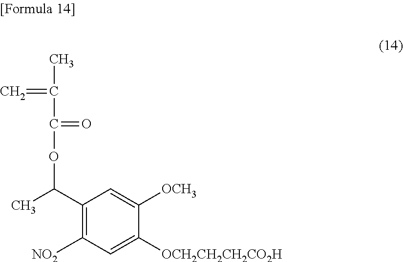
CC(=C)C(=O)OC(C)C1=C([NO2])C=C([OCH2CH2CH2CO2H])C([OCH3])=C1
